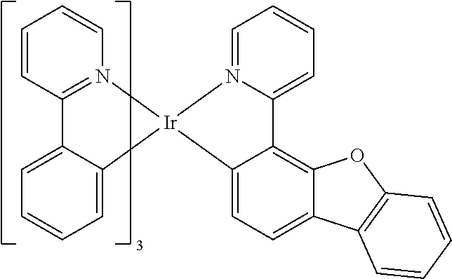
C1=CC2=N(C=C1)[Ir]1(C3=CC=CC=C23)C2=CC=C3C(=C2C2=CC=CC=N12)OC1=C3C=CC=C1
